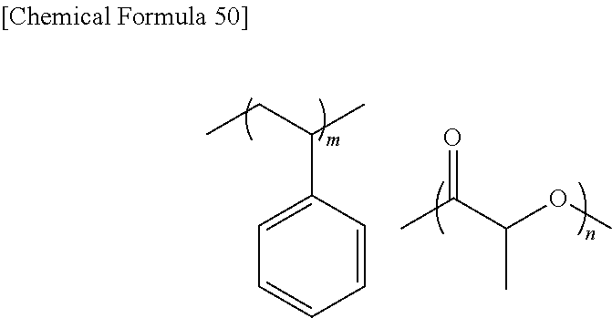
CCC(C)C1=CC=CC=C1.CC(C(OC)C)=O
